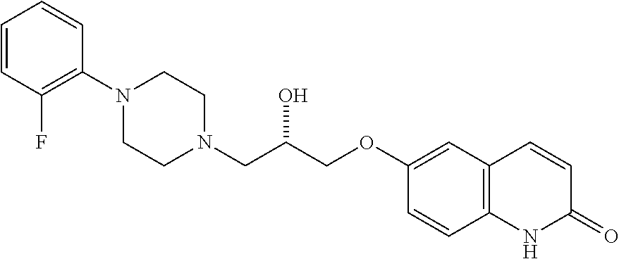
C1=CC(F)=C(N2CCN(CC(COC3=CC4=C(C=C3)NC(=O)C=C4)O)CC2)C=C1
